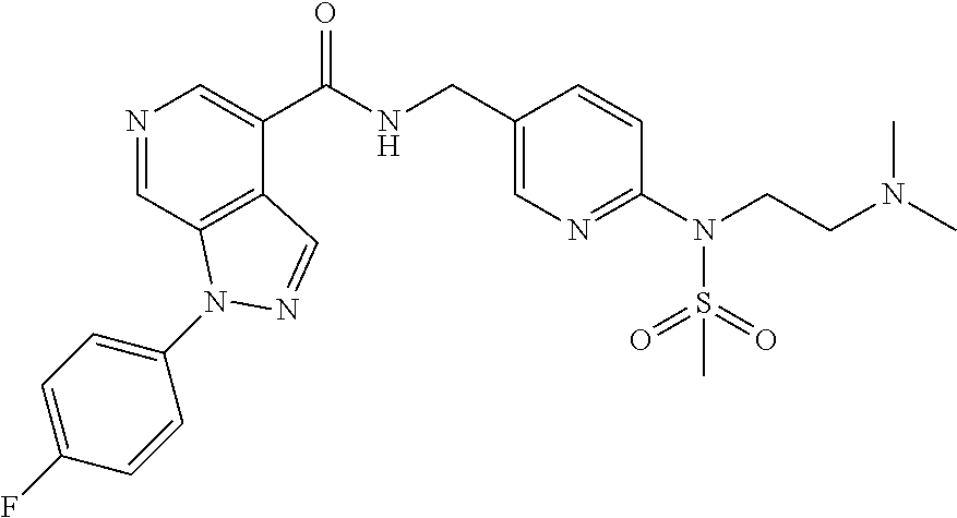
N1=CC2=C(C(C(NCC3=CN=C(N(CCN(C)C)S(=O)(=O)C)C=C3)=O)=C1)C=NN2C1=CC=C(F)C=C1
